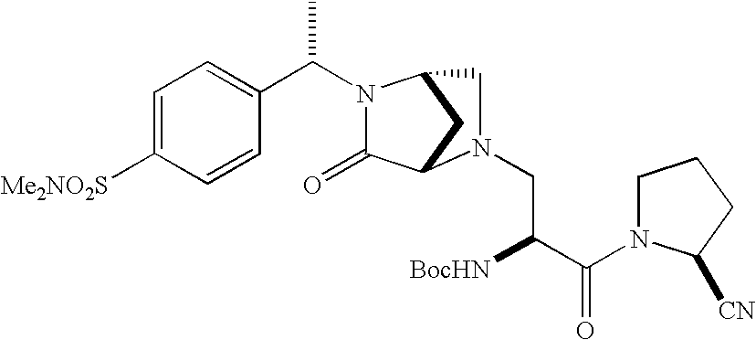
C1=C([Me2NO2S])C=CC(C(N2C(=O)C3CC2CN3CC([BocHN])C(=O)N2CCCC2[CN])C)=C1
